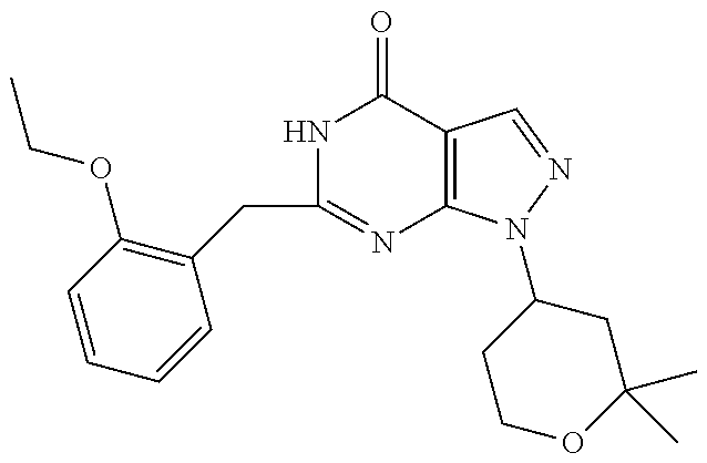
C1(CC2=C(OCC)C=CC=C2)=NC2=C(C(=O)N1)C=NN2C1CCOC(C)(C)C1
